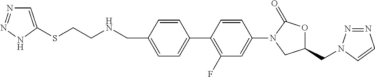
C1=C(CNCCSC2=CN=NN2)C=CC(C2=C(F)C=C(N3CC(CN4N=NC=C4)OC3=O)C=C2)=C1
